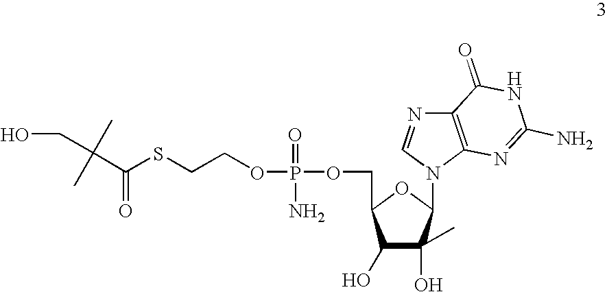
C(C(SCCOP(=O)(N)OCC1C(O)C(O)(C)C(N2C3=C(N=C2)C(=O)NC(N)=N3)O1)=O)(C)(C)CO
